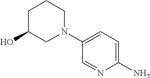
C1(N)=CC=C(N2CCCC(O)C2)C=N1
